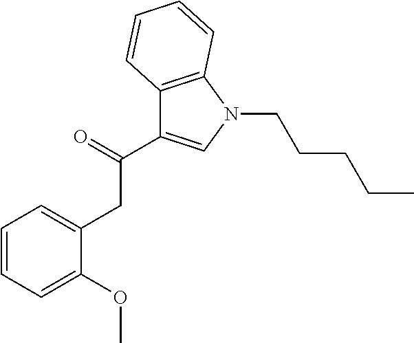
C1(CC(C2=CN(CCCCC)C3=C2C=CC=C3)=O)=CC=CC=C1OC
